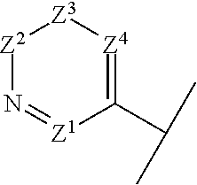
[Z2]1N=[Z1]C(C(C)C)=[Z4][Z3]1
